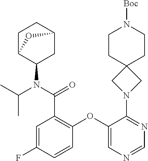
C1C2C(N(C(C)C)C(=O)C3=C(OC4=CN=CN=C4N4CC5(C4)CCN([Boc])CC5)C=CC(F)=C3)CC(C1)O2
